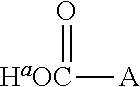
[HaOC]([A])=O
